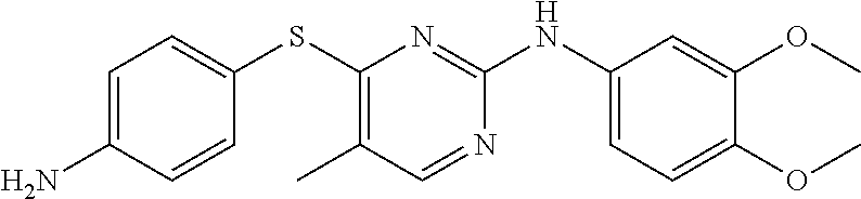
C1=C(N)C=CC(SC2=C(C)C=NC(NC3=CC=C(OC)C(OC)=C3)=N2)=C1
